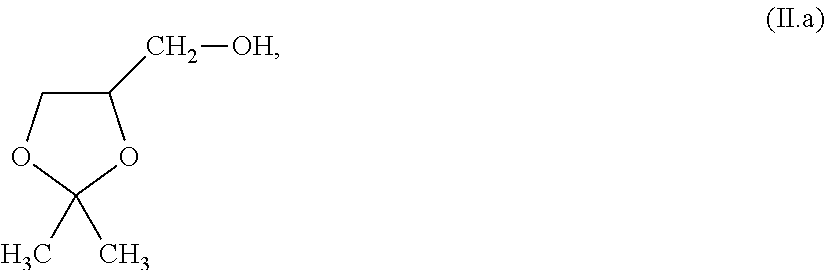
C1(C[OH])COC(C)(C)O1
